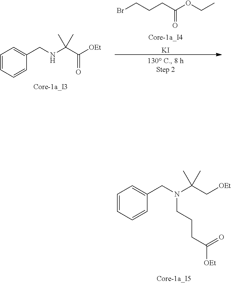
BrCCCC(OCC)=O.[KI].N(C(C([OEt])=O)(C)C)CC1=CC=CC=C1.N(C(C[OEt])(C)C)(CC1=CC=CC=C1)CCCC([OEt])=O
